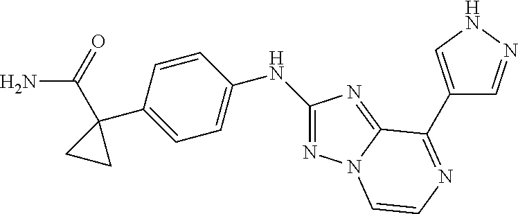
C1(NC2=CC=C(C3(C(=O)N)CC3)C=C2)=NN2C(=N1)C(C1=CNN=C1)=NC=C2
